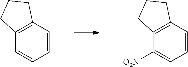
C1=CC2=C(C=C1)CCC2.C1=CC2=C(C([O2N])=C1)CCC2
